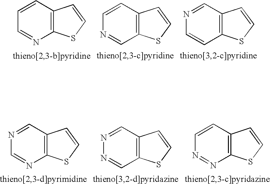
C1=CC2=C(N=C1)SC=C2.C1=CC2=C(C=N1)SC=C2.N1=CC2=C(C=C1)SC=C2.N1=CC2=C(N=C1)SC=C2.N1=CC2=C(C=N1)SC=C2.C1=CC2=C(N=N1)SC=C2
